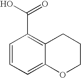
C1=CC=C2C(=C1C(O)=O)CCCO2
